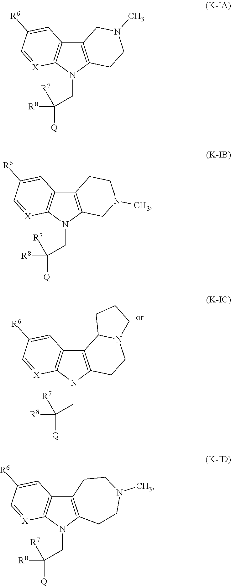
C(N1C2=C(C3=C1[X]=CC([R6])=C3)CCN(C)CC2)C([R8])([Q])[R7].C(N1C2=C(C3=C1[X]=CC([R6])=C3)CCN(C)C2)C([R8])([Q])[R7].C(N1C2=C(C3=C1[X]=CC([R6])=C3)CN(C)CC2)C([R8])([Q])[R7].C(N1C2=C(C3=C1[X]=CC([R6])=C3)C1N(CC2)CCC1)C([R8])([Q])[R7]
